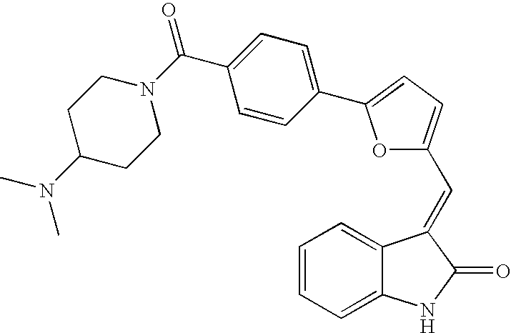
C1=CC=C2C(=C1)C(=CC1=CC=C(C3=CC=C(C(N4CCC(N(C)C)CC4)=O)C=C3)O1)C(=O)N2
